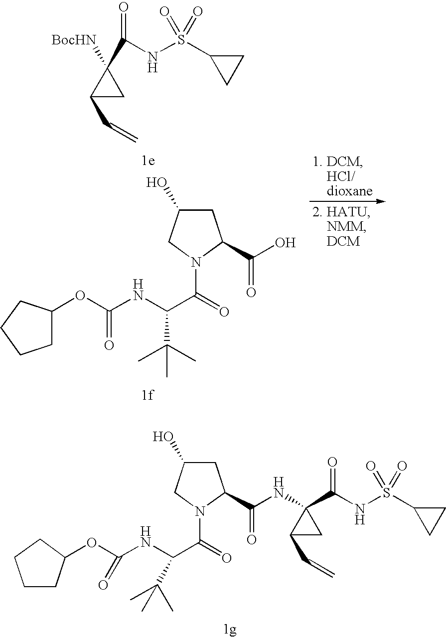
C1(C=C)CC1(C(NS(C1CC1)(=O)=O)=O)[BocHN].C1C(OC(NC(C(=O)N2C(C(=O)O)CC(O)C2)C(C)(C)C)=O)CCC1.C1(C=C)CC1(NC(C1N(C(C(NC(OC2CCCC2)=O)C(C)(C)C)=O)CC(O)C1)=O)C(NS(C1CC1)(=O)=O)=O
